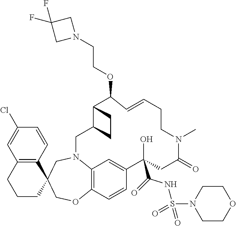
C12=C(C=CC(Cl)=C1)C1(CCC2)COC2=C3N(C1)CC1C(C(OCCN4CC(F)(F)C4)C=CCCN(C)C(=O)CC(O)(C(=O)NS(N4CCOCC4)(=O)=O)C(=C3)C=C2)CC1
